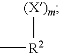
C[R2][(X)m]
